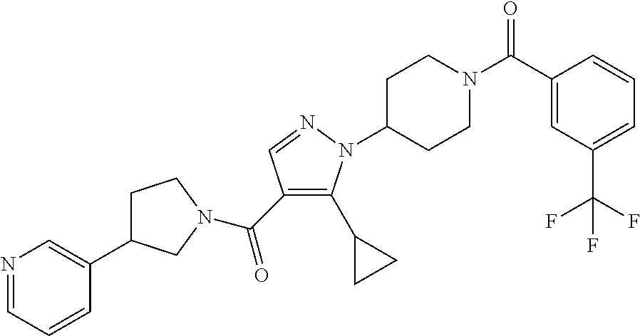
C(C1=C(C2CC2)N(C2CCN(C(=O)C3=CC(C(F)(F)F)=CC=C3)CC2)N=C1)(=O)N1CC(C2=CN=CC=C2)CC1
